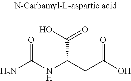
NC(NC(CC(O)=O)C(O)=O)=O
